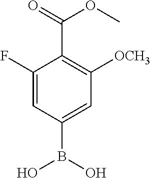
C1(F)=CC(B(O)O)=CC([OCH3])=C1C(=O)OC
